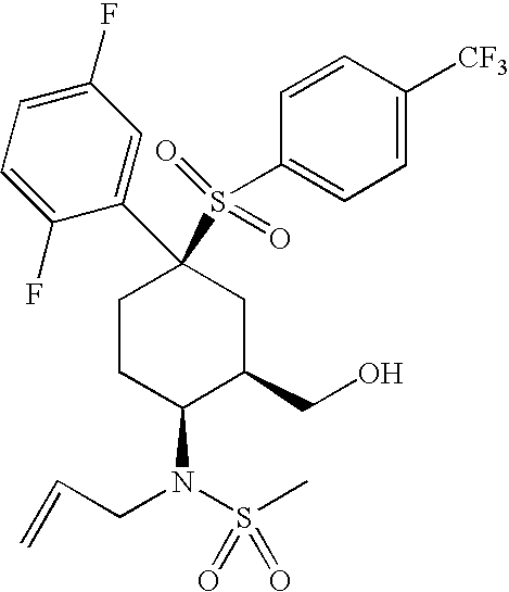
C1CC(N(S(C)(=O)=O)CC=C)C(CO)CC1(C1=CC(F)=CC=C1F)S(C1=CC=C([CF3])C=C1)(=O)=O
